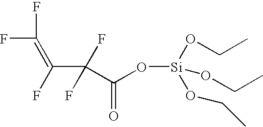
O([Si](OCC)(OCC)OCC)C(C(F)(F)C(F)=C(F)F)=O
